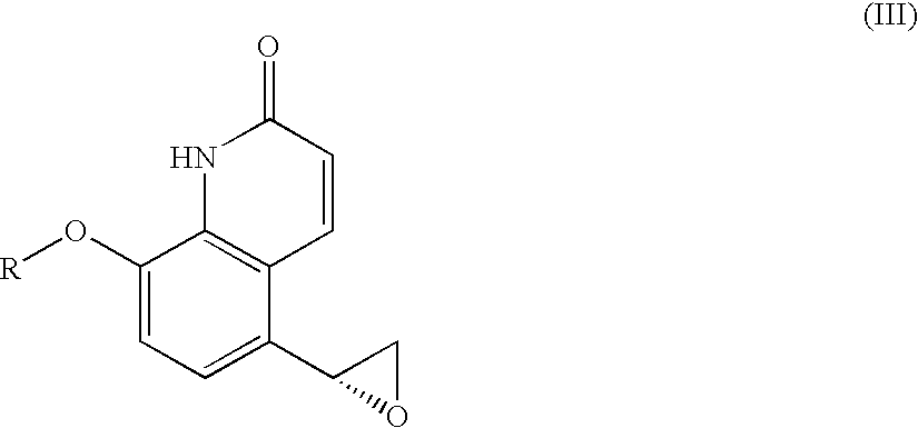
N1C2=C(C=CC1=O)C(C1CO1)=CC=C2O[R]
